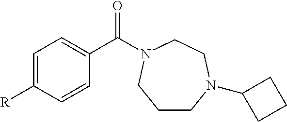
C1=C([R])C=CC(C(=O)N2CCN(C3CCC3)CCC2)=C1
